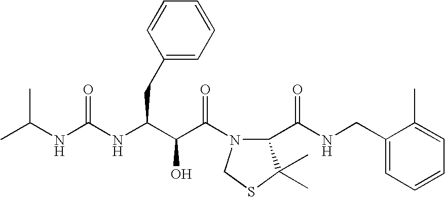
CC(NC(NC(C(C(N1C(C(NCC2=CC=CC=C2C)=O)C(C)(C)SC1)=O)O)CC1=CC=CC=C1)=O)C
